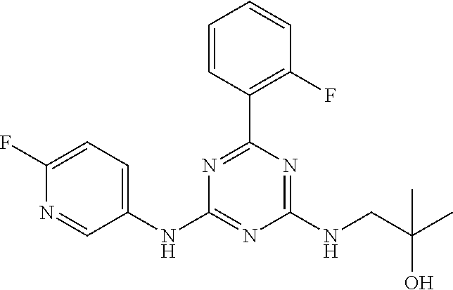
C1=CC(C2=NC(NC3=CC=C(F)N=C3)=NC(NCC(C)(O)C)=N2)=C(F)C=C1
